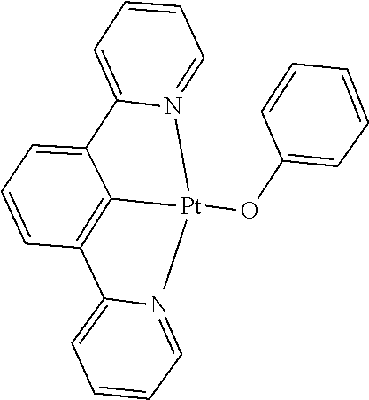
C1=CC=CC=C1O[Pt]12C3=C(C=CC=C3C3=CC=CC=N31)C1=CC=CC=N21
